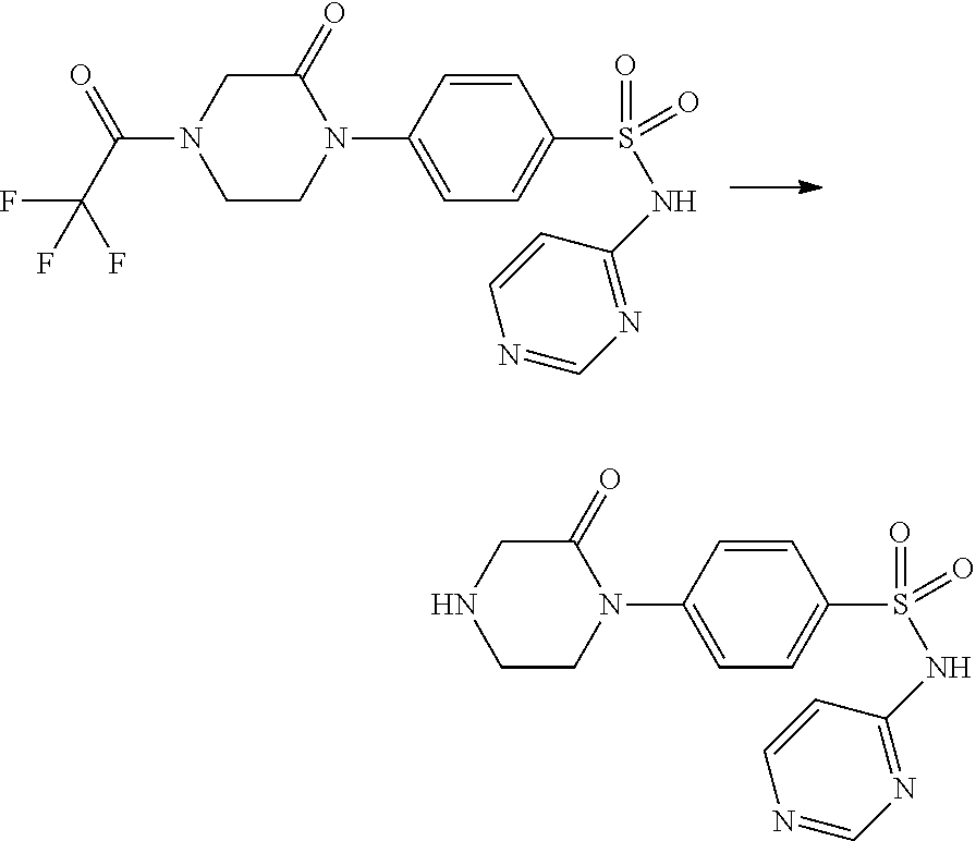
C1(=O)CN(C(=O)C(F)(F)F)CCN1C1=CC=C(S(=O)(=O)NC2=NC=NC=C2)C=C1.C1(=O)CNCCN1C1=CC=C(S(=O)(=O)NC2=NC=NC=C2)C=C1
